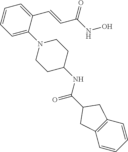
C1=C(N2CCC(NC(=O)C3CC4=C(C=CC=C4)C3)CC2)C(C=CC(NO)=O)=CC=C1
